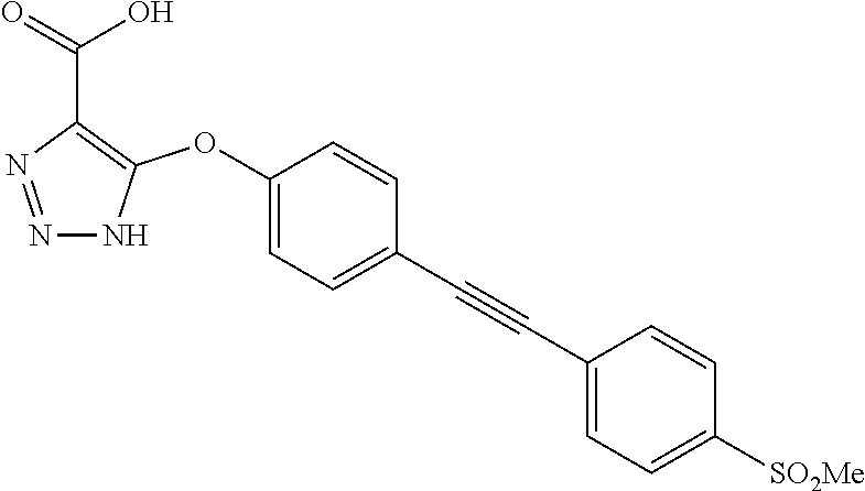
C1(OC2=C(C(=O)O)N=NN2)=CC=C(C#CC2=CC=C([SO2Me])C=C2)C=C1
